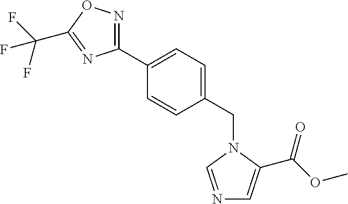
C1(C2=CC=C(CN3C=NC=C3C(OC)=O)C=C2)=NOC(C(F)(F)F)=N1
